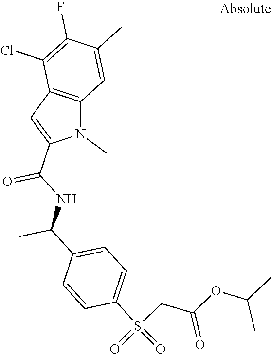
N1(C)C2=C(C=C1C(NC(C1=CC=C(S(=O)(=O)CC(=O)OC(C)C)C=C1)C)=O)C(Cl)=C(F)C(C)=C2
